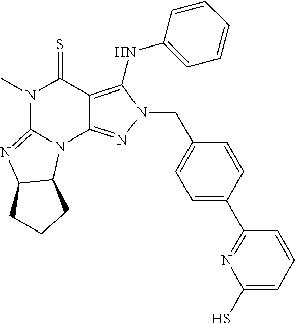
N1(C)C2=NC3C(N2C2=NN(CC4=CC=C(C5=NC(S)=CC=C5)C=C4)C(NC4=CC=CC=C4)=C2C1=S)CCC3
